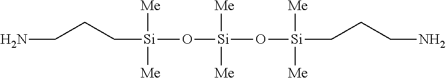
NCCC[Si]([Me])([Me])O[Si]([Me])([Me])O[Si](CCCN)([Me])[Me]
